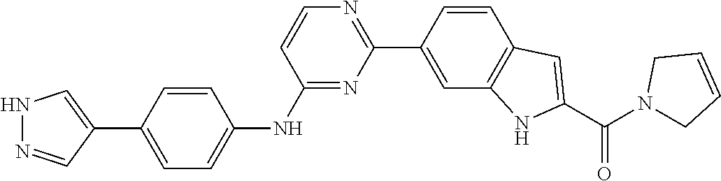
N1N=CC(C2=CC=C(NC3=NC(C4=CC5=C(C=C4)C=C(C(N4CC=CC4)=O)N5)=NC=C3)C=C2)=C1
